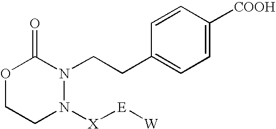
O1CCN([X][E][W])N(CCC2=CC=C([COOH])C=C2)C1=O
